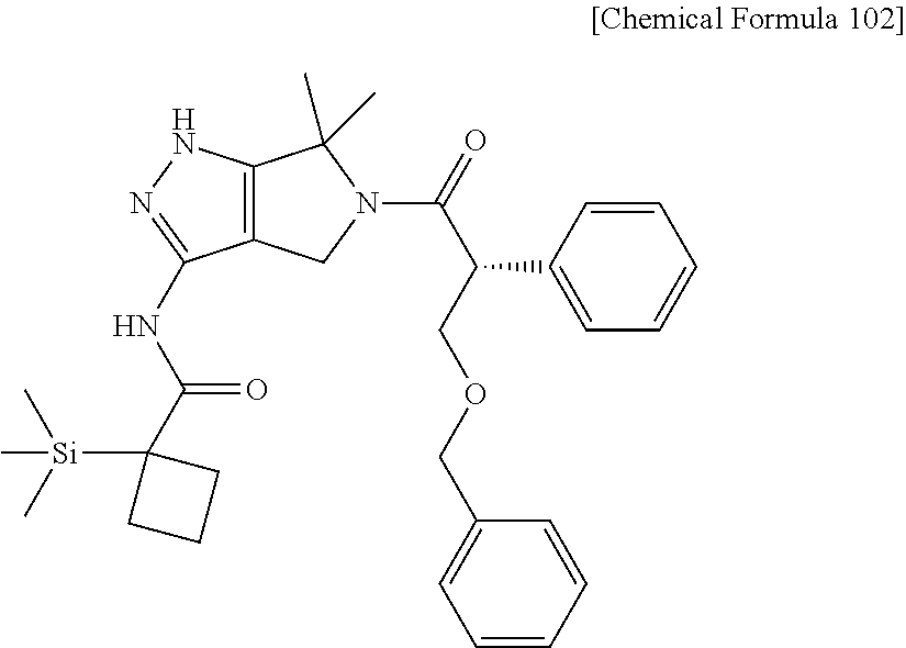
C12=C(NN=C1NC(C1([Si](C)(C)C)CCC1)=O)C(C)(C)N(C(C(C1=CC=CC=C1)COCC1=CC=CC=C1)=O)C2
